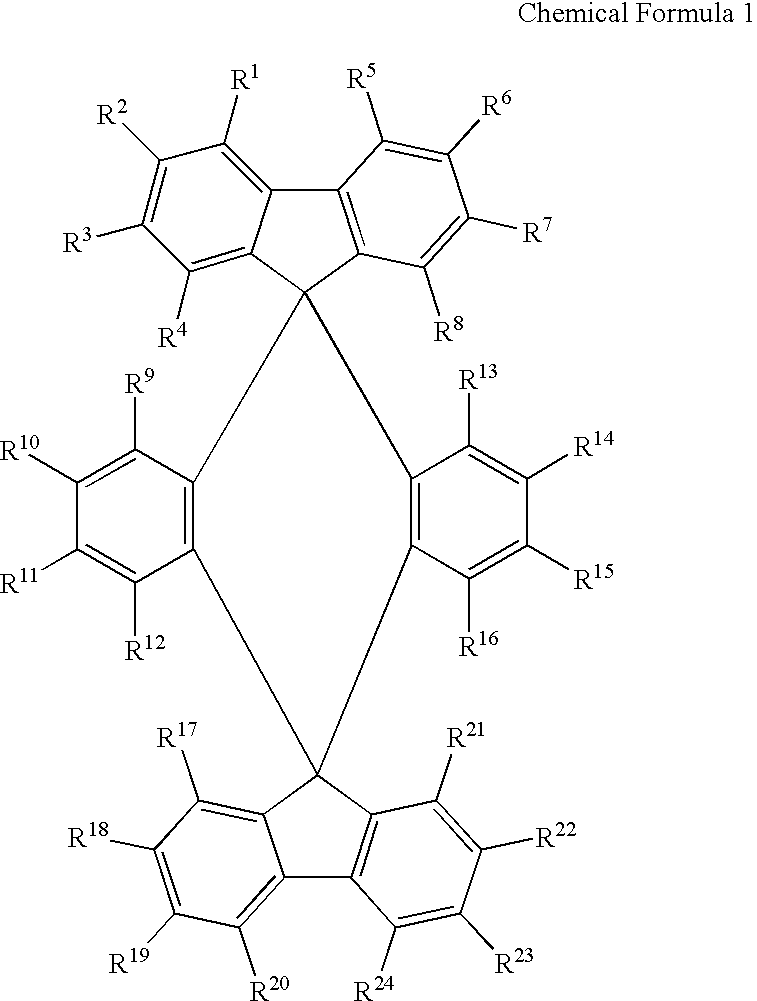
C12=C(C3(C4=C([R4])C([R3])=C([R2])C([R1])=C14)C1=C(C([R16])=C([R15])C([R14])=C1[R13])C1(C4=C3C([R9])=C([R10])C([R11])=C4[R12])C3=C(C4=C([R20])C([R19])=C([R18])C([R17])=C41)C([R24])=C([R23])C([R22])=C3[R21])C([R8])=C([R7])C([R6])=C2[R5]
